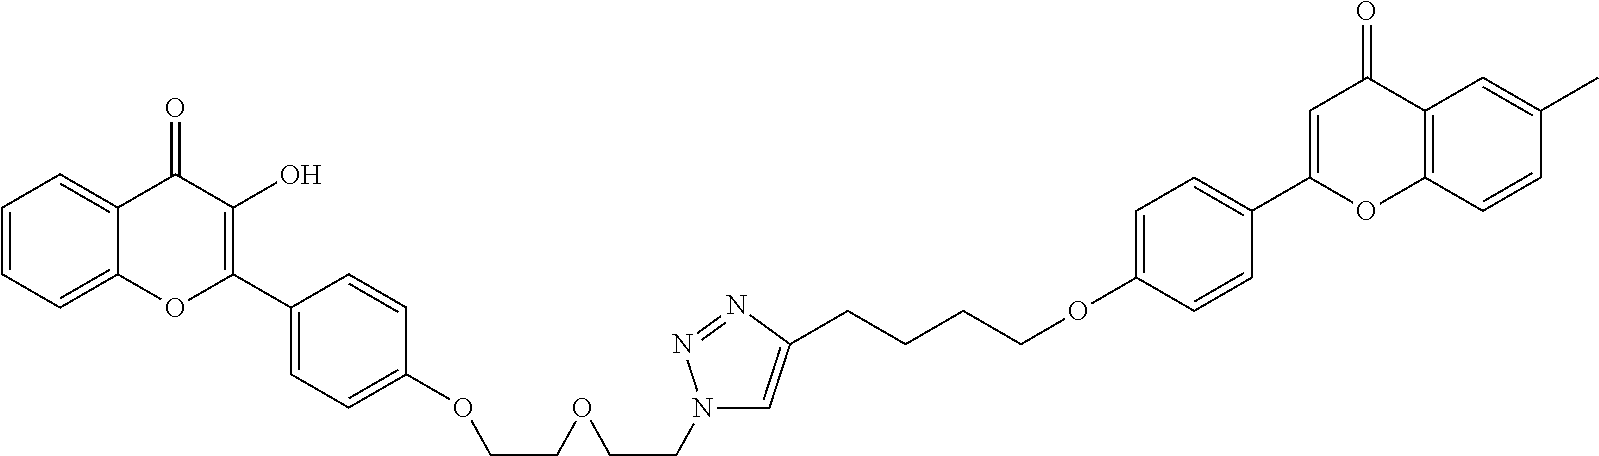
C1=CC=C2C(=C1)C(=O)C(O)=C(C1=CC=C(OCCOCCN3C=C(CCCCOC4=CC=C(C5=CC(=O)C6=C(O5)C=CC(C)=C6)C=C4)N=N3)C=C1)O2
